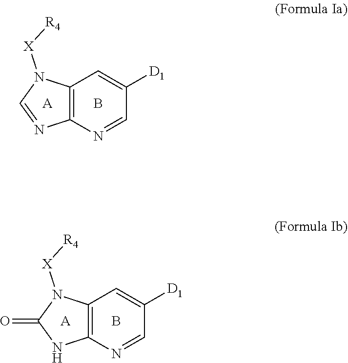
C12=C(N=CC([D1])=C1)N=CN2[X][R4].B.[A].C12=C(N=CC([D1])=C1)NC(=O)N2[X][R4].B.[A]
